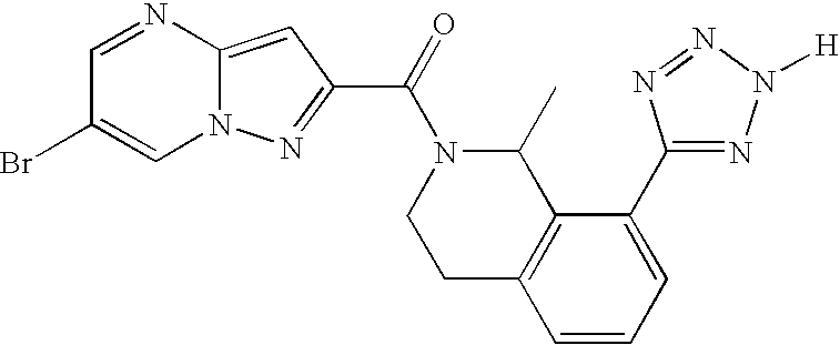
C1=NC2=CC(C(=O)N3CCC4=C(C3C)C(C3=NN([H])N=N3)=CC=C4)=NN2C=C1Br
